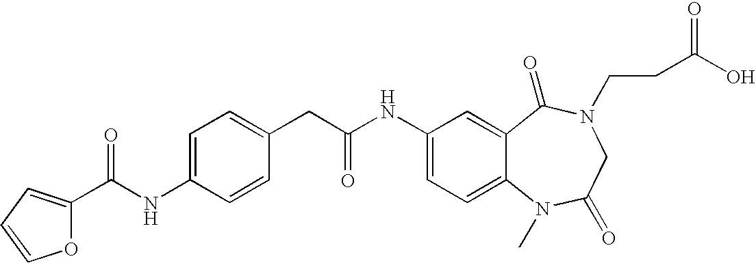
C1(C(NC2=CC=C(CC(NC3=CC=C4C(=C3)C(=O)N(CCC(O)=O)CC(=O)N4C)=O)C=C2)=O)=CC=CO1
